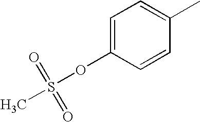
C1=C(OS(=O)(=O)C)C=CC(C)=C1
